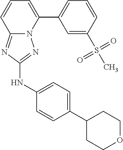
C12=NC(NC3=CC=C(C4CCOCC4)C=C3)=NN1C(C1=CC=CC(S(C)(=O)=O)=C1)=CC=C2
